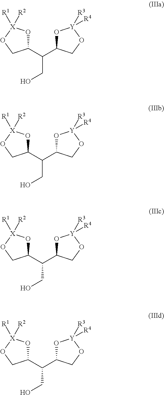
C1(C(C2O[Y]([R3])([R4])OC2)CO)O[X]([R1])([R2])OC1.C1(C(C2O[Y]([R3])([R4])OC2)CO)O[X]([R1])([R2])OC1.C1(C(C2O[Y]([R3])([R4])OC2)CO)O[X]([R1])([R2])OC1.C1(C(C2O[Y]([R3])([R4])OC2)CO)O[X]([R1])([R2])OC1
